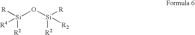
[Si](O[Si]([R2])([R])[R2])([R2])([R])[R4]
